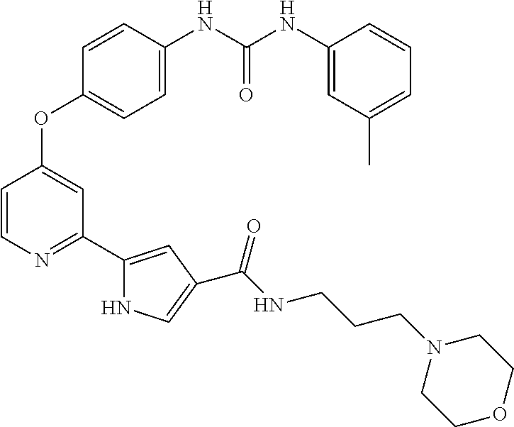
O(C1=CC(C2=CC(C(=O)NCCCN3CCOCC3)=CN2)=NC=C1)C1=CC=C(NC(NC2=CC(C)=CC=C2)=O)C=C1
